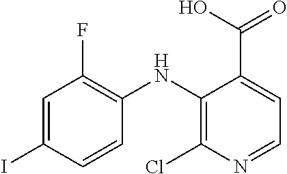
C1=C(I)C=CC(NC2=C(Cl)N=CC=C2C(O)=O)=C1F
